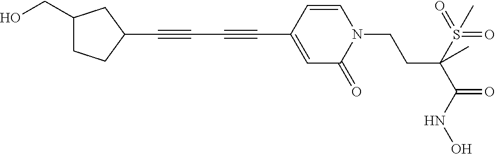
C1=CC(C#CC#CC2CC(CO)CC2)=CC(=O)N1CCC(S(=O)(=O)C)(C(=O)NO)C
